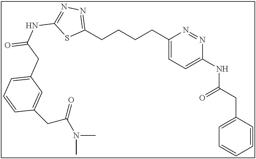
C1(CCCCC2=NN=C(NC(=O)CC3=CC=CC(CC(N(C)C)=O)=C3)S2)=CC=C(NC(CC2=CC=CC=C2)=O)N=N1
